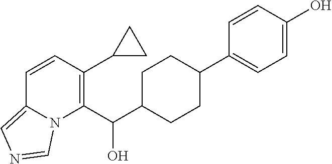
C1=CC(C2CC2)=C(C(C2CCC(C3=CC=C(O)C=C3)CC2)O)N2C1=CN=C2
